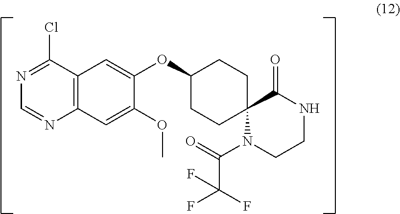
C1(OC2=CC3=C(C=C2OC)N=CN=C3Cl)CCC2(CC1)N(C(=O)C(F)(F)F)CCNC2=O
